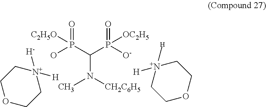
O=P(C(P([O-])(=O)[OC2H5])N([CH2C6H5])C)(O)[C2H5O].C1[N+]([H])([H])CCOC1.C1COCC[N+]1([H])[H]
